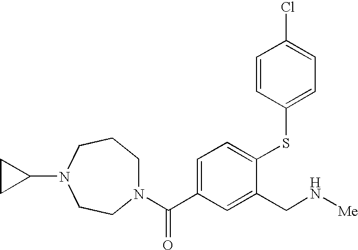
N1(C(=O)C2=CC=C(SC3=CC=C(Cl)C=C3)C(CN[Me])=C2)CCCN(C2CC2)CC1
